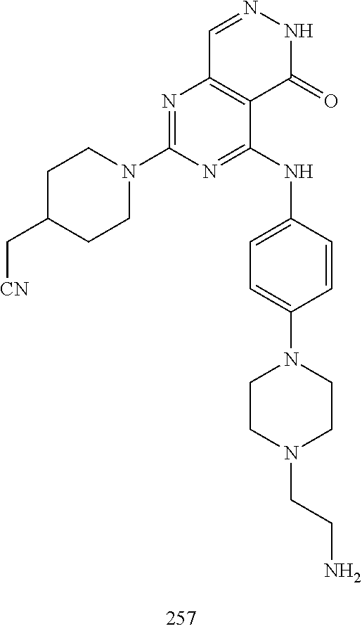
C1=NNC(=O)C2=C1N=C(N1CCC(C[CN])CC1)N=C2NC1=CC=C(N2CCN(CCN)CC2)C=C1
